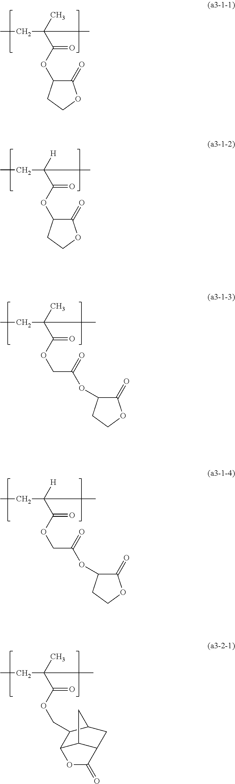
CCC(C)(C(OC1C(=O)OCC1)=O)C.CCC([H])(C(OC1C(=O)OCC1)=O)C.CCC(C)(C(OCC(OC1C(=O)OCC1)=O)=O)C.CCC([H])(C(OCC(OC1C(=O)OCC1)=O)=O)C.CCC(C)(C(OCC1C2C3C(CC1C3)C(=O)O2)=O)C
